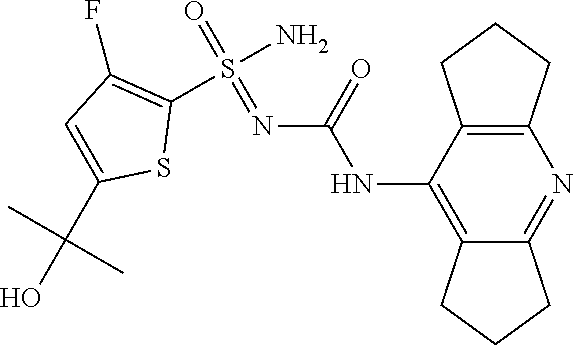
N(C1=C2C(=NC3=C1CCC3)CCC2)C(N=S(=O)(N)C1=C(F)C=C(C(C)(C)O)S1)=O
